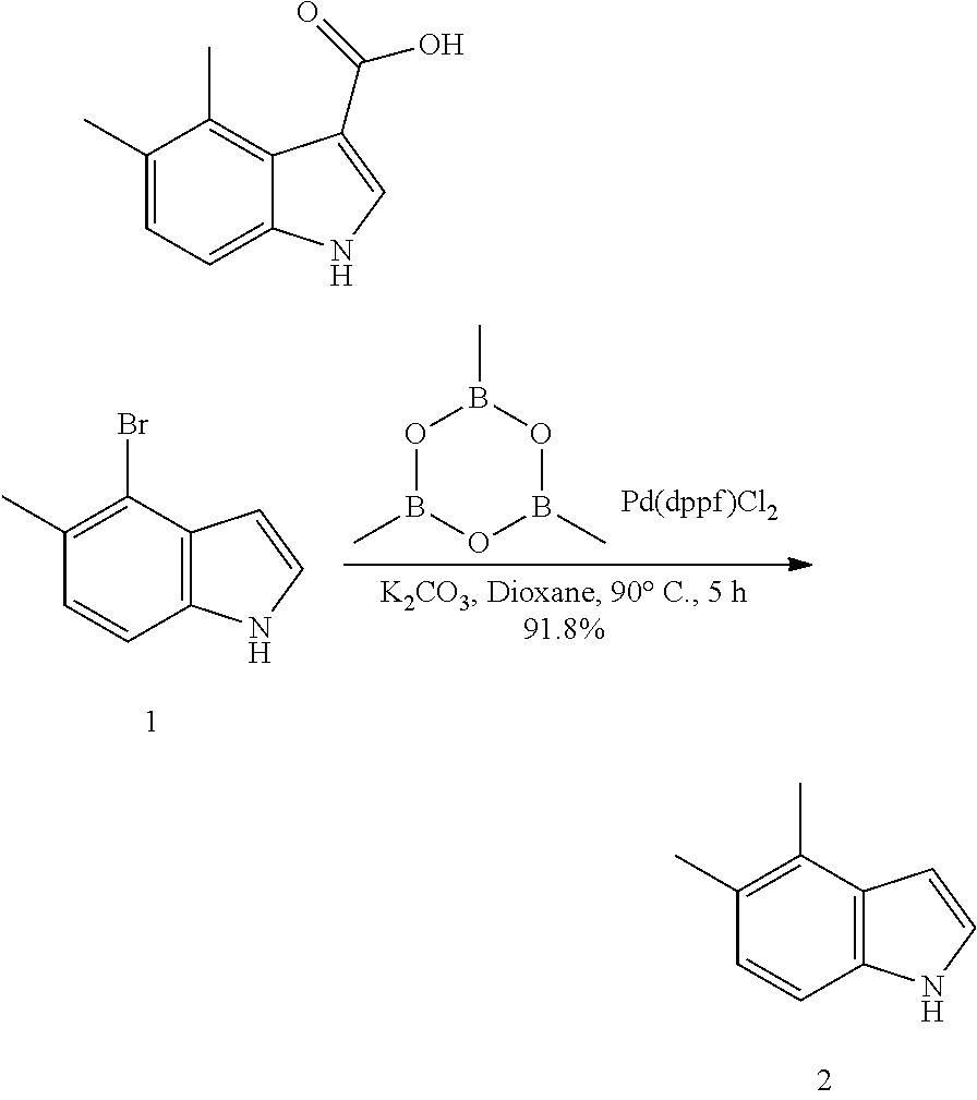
C1(C)=C(Br)C2=C(C=C1)NC=C2.O1B(C)OB(C)OB1C.C1(C)=C(C)C2=C(C=C1)NC=C2.C1(C)=CC=C2C(=C1C)C(C(=O)O)=CN2
